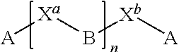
[A][Xa]B[Xb][A]
